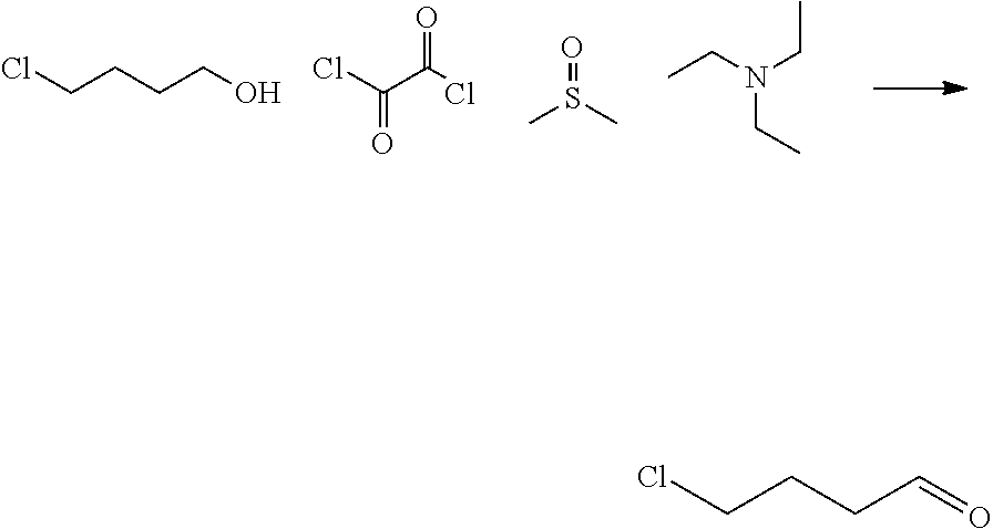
ClCCCCO.ClC(C(=O)Cl)=O.CS(C)=O.CCN(CC)CC.ClCCCC=O
